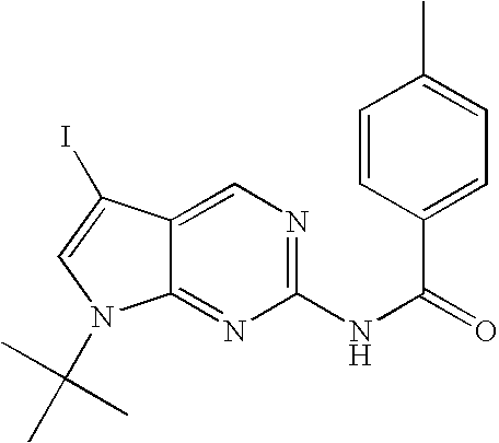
C1=CC(C(=O)NC2=NC=C3C(=N2)N(C(C)(C)C)C=C3I)=CC=C1C
